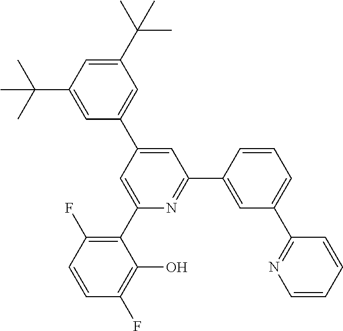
C1(C(C)(C)C)=CC(C(C)(C)C)=CC(C2=CC(C3=CC(C4=NC=CC=C4)=CC=C3)=NC(C3=C(F)C=CC(F)=C3O)=C2)=C1
